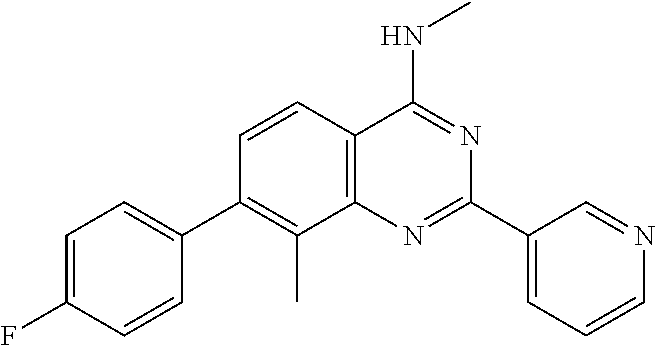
C1(C2=CC=C(F)C=C2)=C(C)C2=C(C=C1)C(NC)=NC(C1=CC=CN=C1)=N2
